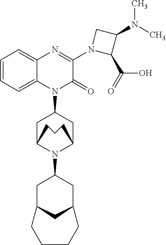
C1=CC=C2C(=C1)N=C(N1CC(N(C)C)C1C(=O)O)C(=O)N2C1CC2N(C3CC4CC(C3)CCCC4)C(C1)CCC2
